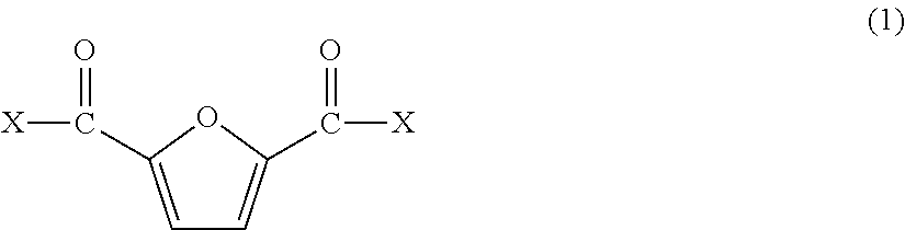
C1=C(C([X])=O)OC(C([X])=O)=C1
